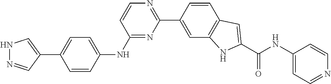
C1=CC(C2=NC=CC(NC3=CC=C(C4=CNN=C4)C=C3)=N2)=CC2=C1C=C(C(NC1=CC=NC=C1)=O)N2
